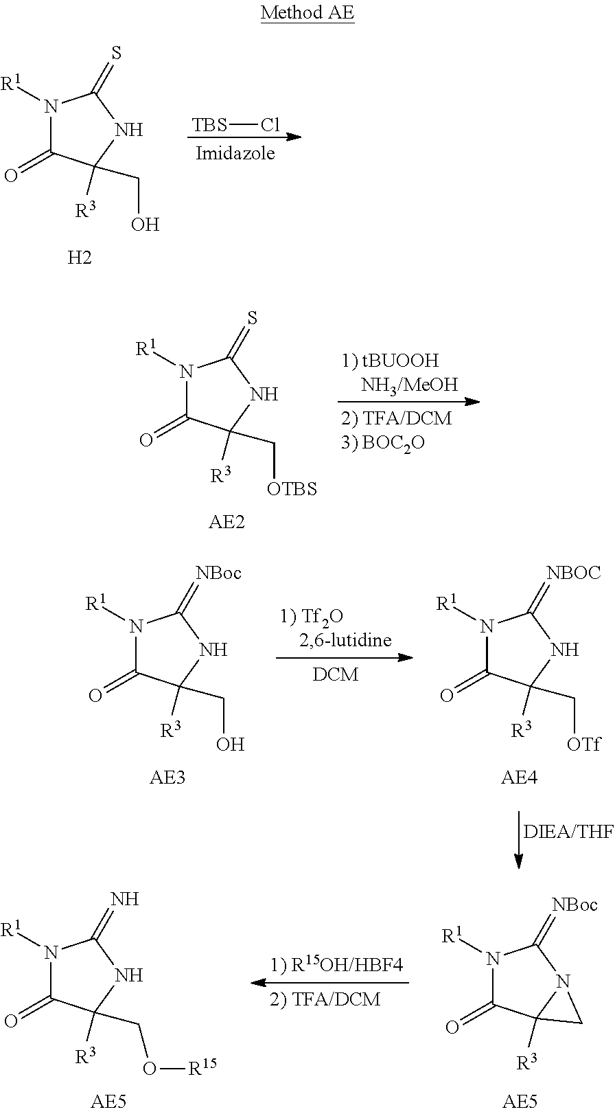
N1([R1])C(=O)C([R3])(CO[R15])NC1=N.N1([R1])C(=O)C2([R3])N(C1=[NBoc])C2.N1([R1])C(=O)C([R3])(CO)NC1=[NBoc].N1([R1])C(=O)C([R3])(C[OTf])NC1=[NBOC].[TBS]Cl.N1([R1])C(=O)C([R3])(CO)NC1=S.[H2].N1([R1])C(=O)C([R3])(C[OTBS])NC1=S
